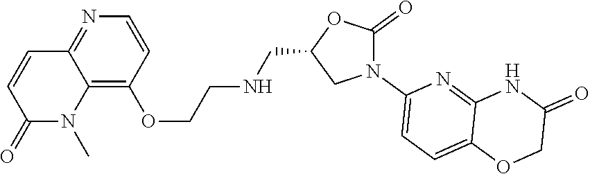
N1=C2C(=C(OCCNCC3CN(C4=CC=C5C(=N4)NC(=O)CO5)C(=O)O3)C=C1)N(C)C(=O)C=C2
